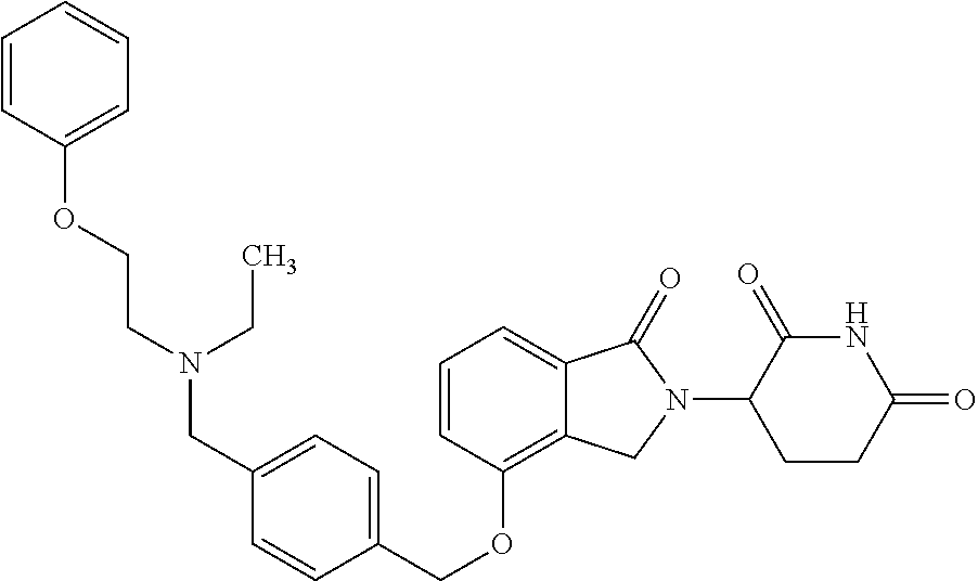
O(C1=C2C(=CC=C1)C(=O)N(C1C(=O)NC(=O)CC1)C2)CC1=CC=C(CN(CCOC2=CC=CC=C2)CC)C=C1
